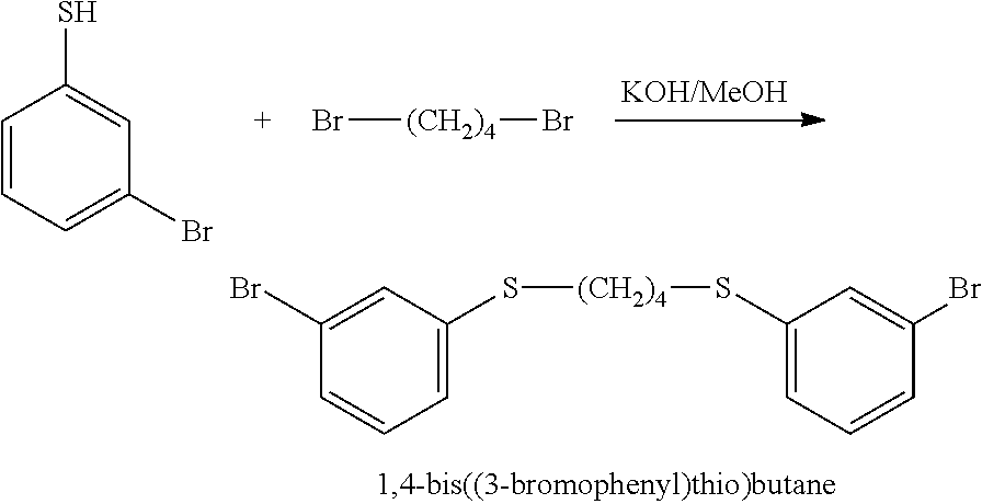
C1=CC=C(Br)C=C1S.Br[(CH2)4]Br.C1(Br)=CC(S[(CH2)4]SC2=CC=CC(Br)=C2)=CC=C1
